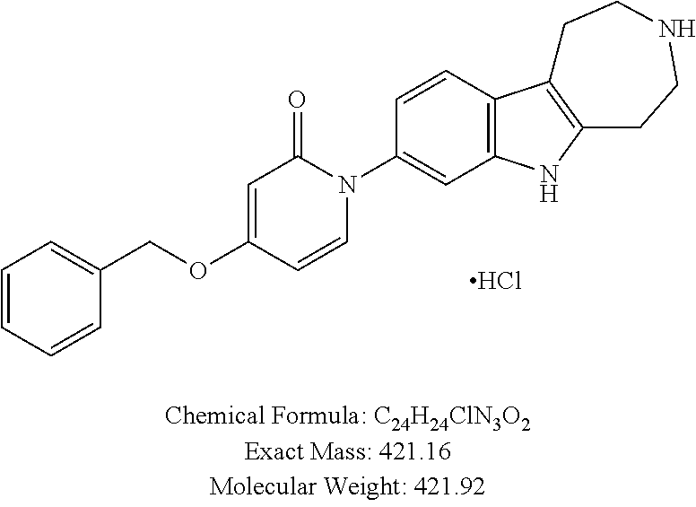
C1=CC=CC(COC2=CC(=O)N(C3=CC4=C(C=C3)C3=C(N4)CCNCC3)C=C2)=C1.Cl
